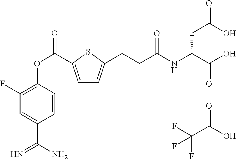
FC(C(O)=O)(F)F.C1=C(C(OC2=C(F)C=C(C(N)=N)C=C2)=O)SC(CCC(NC(C(O)=O)CC(=O)O)=O)=C1
